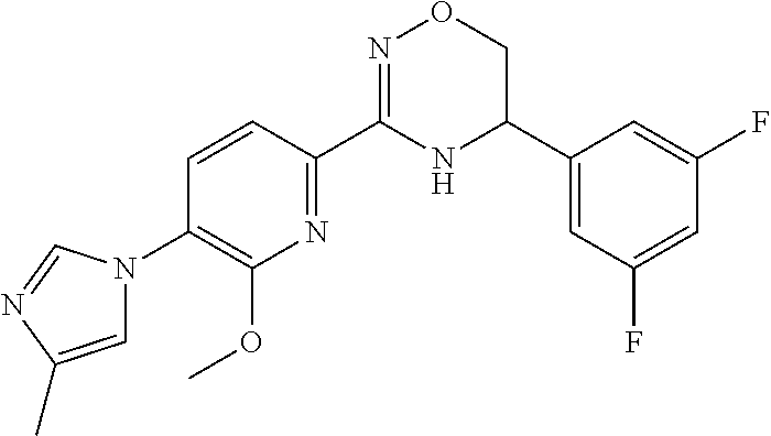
C1=CC(C2=NOCC(C3=CC(F)=CC(F)=C3)N2)=NC(OC)=C1N1C=C(C)N=C1
